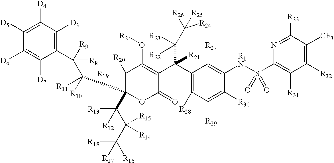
C1([R19])([R20])C(C(C([R8])([R9])C2=C([D3])C([D4])=C([D5])C([D6])=C2[D7])([R10])[R11])(C(C([R14])(C([R18])([R16])[R17])[R15])([R13])[R12])OC(=O)C(C(C2=C([R28])C([R29])=C([R30])C([R1N]S(C3=C([R31])C([R32])=C([CF3])C([R33])=N3)(=O)=O)=C2[R27])(C([R22])([R23])C([R26])([R25])[R24])[R21])=C1O[R2]
